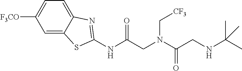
[F3CO]C1=CC=C2C(=C1)SC(NC(CN(C(CNC(C)(C)C)=O)C[CF3])=O)=N2
